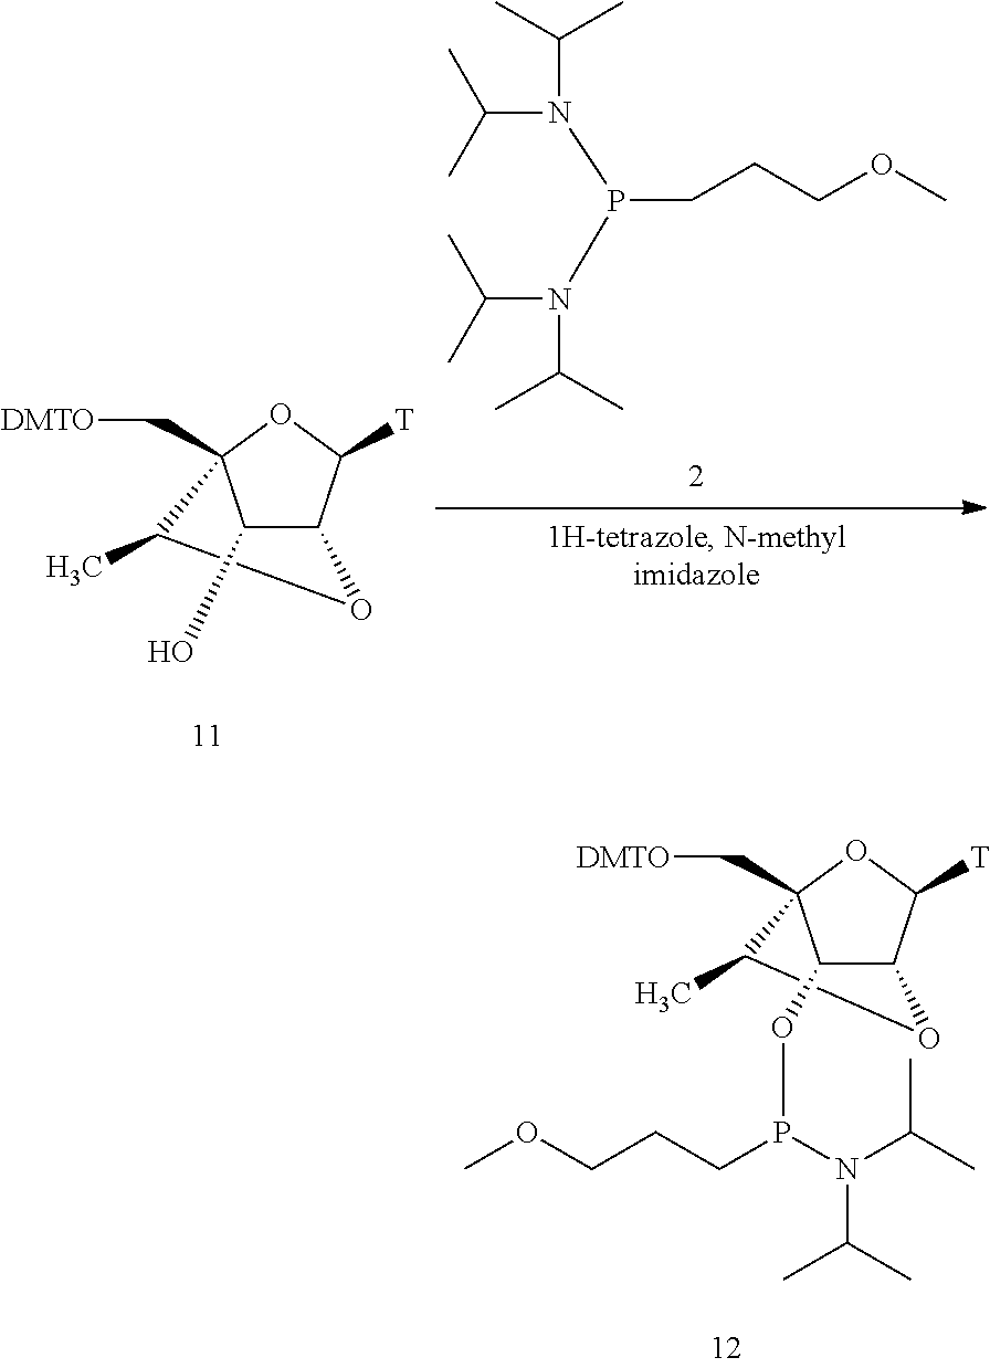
C12C([T])OC(C[DMTO])(C(C)O1)C2O.C(C)(N(C(C)C)P(N(C(C)C)C(C)C)CCCOC)C.C(P(N(C(C)C)C(C)C)OC1C2C([T])OC1(C[DMTO])C(C)O2)CCOC
